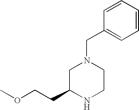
C1=CC=CC(CN2CC(CCOC)NCC2)=C1
